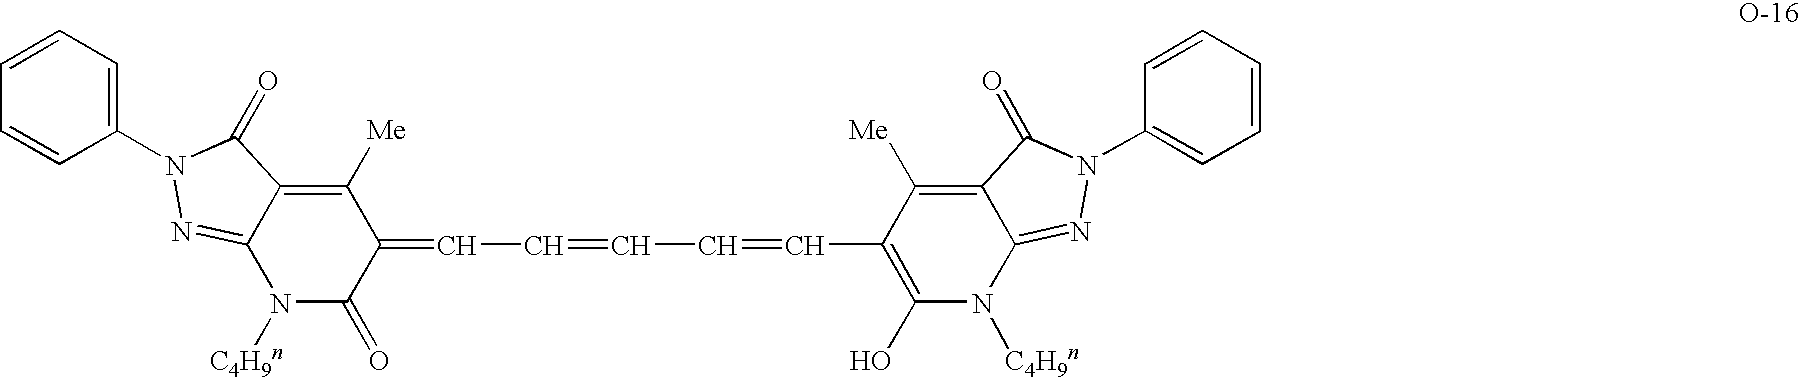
N1([C4H9n])C(=O)C(=CC=CC=CC2=C(O)N([C4H9n])C3=NN(C4=CC=CC=C4)C(=O)C3=C2[Me])C([Me])=C2C1=NN(C1=CC=CC=C1)C2=O
